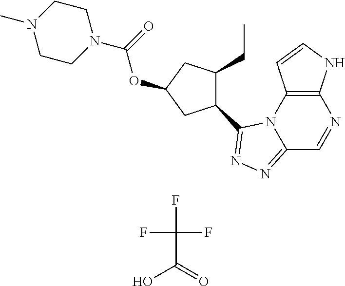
C12=NN=C(C3C(CC)CC(OC(=O)N4CCN(C)CC4)C3)N1C1=C(N=C2)NC=C1.OC(=O)C(F)(F)F
